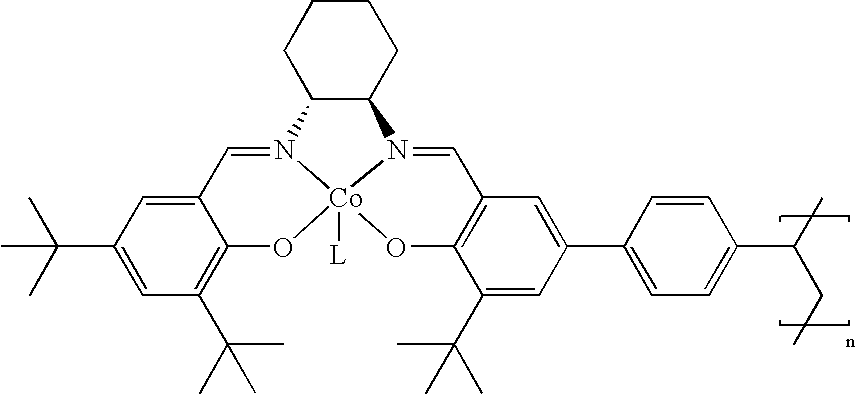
C1=C2C(=C(C(C)(C)C)C=C1C(C)(C)C)O[Co]13([L])N(=C2)C2C(CCCC2)N1=CC1=C(C(C(C)(C)C)=CC(C2=CC=C(C(C)CC)C=C2)=C1)O3
